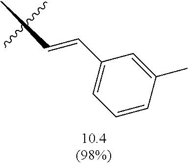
C(C1=CC=CC(C)=C1)=CC
